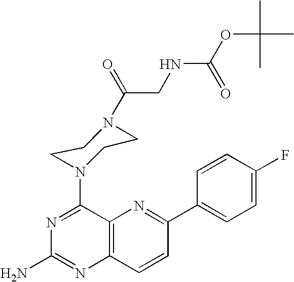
N1=C(N2CCN(C(CNC(OC(C)(C)C)=O)=O)CC2)C2=C(N=C1N)C=CC(C1=CC=C(F)C=C1)=N2
